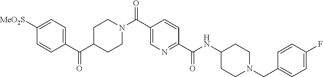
N(C(C1=NC=C(C(=O)N2CCC(C(C3=CC=C([SO2Me])C=C3)=O)CC2)C=C1)=O)C1CCN(CC2=CC=C(F)C=C2)CC1
